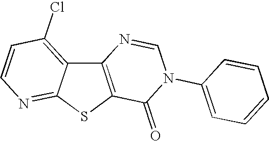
C12=C(SC3=NC=CC(Cl)=C13)C(=O)N(C1=CC=CC=C1)C=N2
